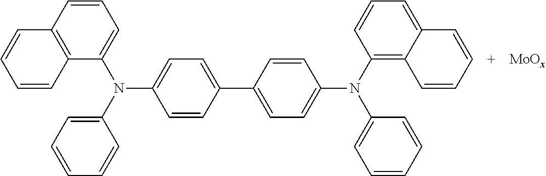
C12=C(C=CC=C1N(C1=CC=CC=C1)C1=CC=C(C3=CC=C(N(C4=C5C(=CC=C4)C=CC=C5)C4=CC=CC=C4)C=C3)C=C1)C=CC=C2
